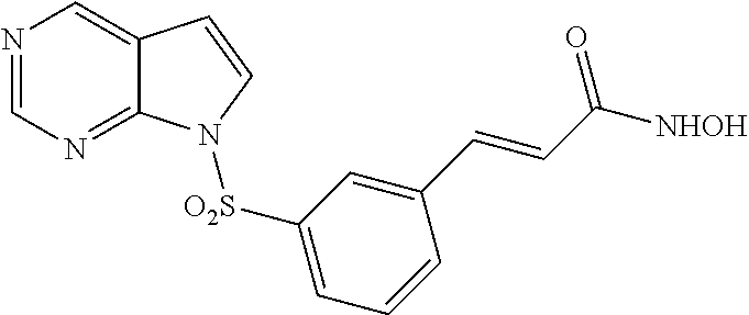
N1=CN=C2C(=C1)C=CN2[O2S]C1=CC=CC(C=CC([NHOH])=O)=C1
